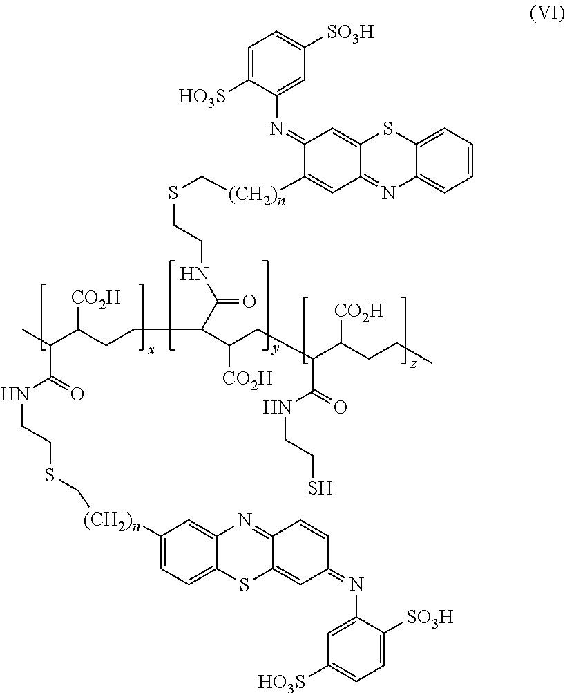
C1=C([HO3S])C(N=C2C([(CH2)n]CSCCNC(C(C([CO2H])CC(C([CO2H])CCC)C(=O)NCCS)CCC(C(C)C(=O)NCCSC[(CH2)n]C3=CC=C4C(=C3)N=C3C(=CC(=NC5=CC([HO3S])=CC=C5[SO3H])C=C3)S4)[CO2H])=O)=CC3=NC4=CC=CC=C4SC3=C2)=CC([SO3H])=C1
